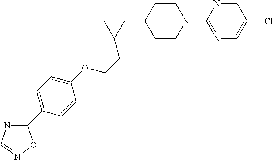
C1CN(C2=NC=C(Cl)C=N2)CCC1C1CC1CCOC1=CC=C(C2=NC=NO2)C=C1
